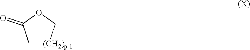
C1[(CH2)p-1]COC1=O
